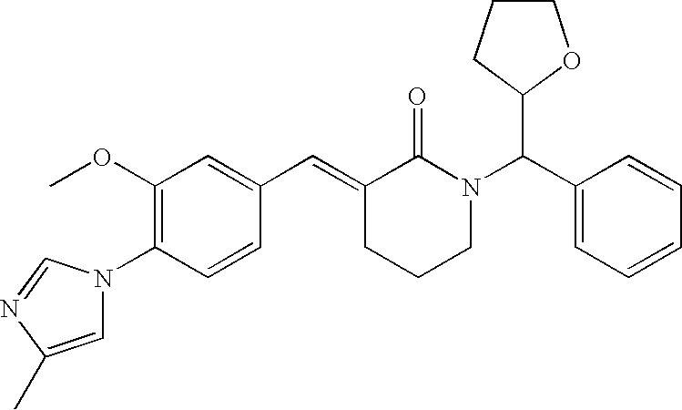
C1=CC(N2C=C(C)N=C2)=C(OC)C=C1C=C1CCCN(C(C2=CC=CC=C2)C2OCCC2)C1=O
